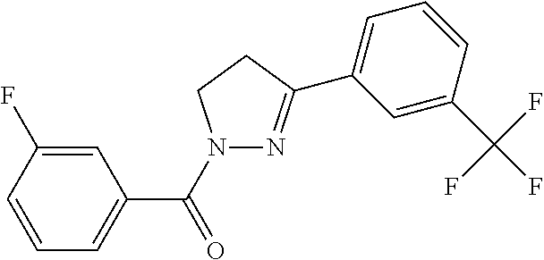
C1=C(F)C=CC=C1C(N1N=C(C2=CC=CC(C(F)(F)F)=C2)CC1)=O
